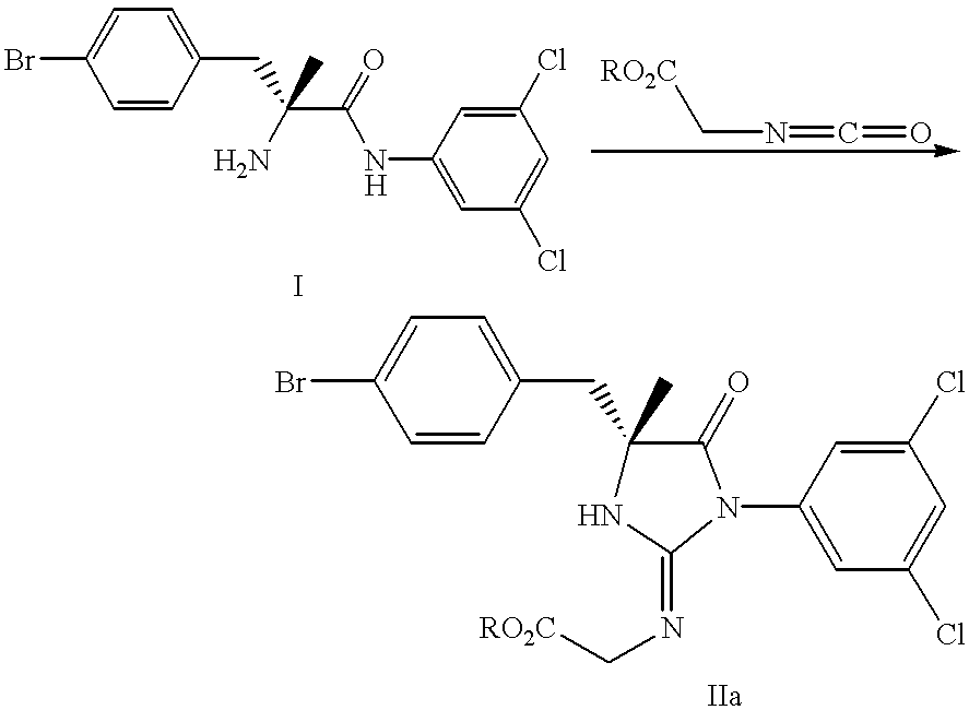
BrC1=CC=C(CC(N)(C(NC2=CC(Cl)=CC(Cl)=C2)=O)C)C=C1.C(N=C=O)[RO2C].BrC1=CC=C(CC2(C)C(=O)N(C3=CC(Cl)=CC(Cl)=C3)C(=NC[RO2C])N2)C=C1
